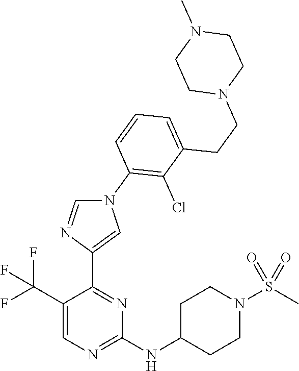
N(C1=NC=C(C(F)(F)F)C(C2=CN(C3=C(Cl)C(CCN4CCN(C)CC4)=CC=C3)C=N2)=N1)C1CCN(S(=O)(=O)C)CC1
